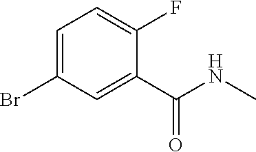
C1=C(Br)C=C(C(NC)=O)C(F)=C1
